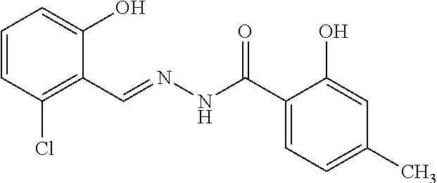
C1=CC(Cl)=C(C=NNC(C2=CC=C(C)C=C2O)=O)C(O)=C1
